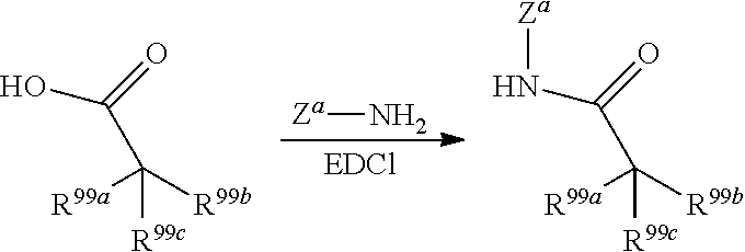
[Za]N.C([R99c])([R99a])([R99b])C(=O)O.C([R99c])([R99a])([R99b])C(=O)N[Za]
